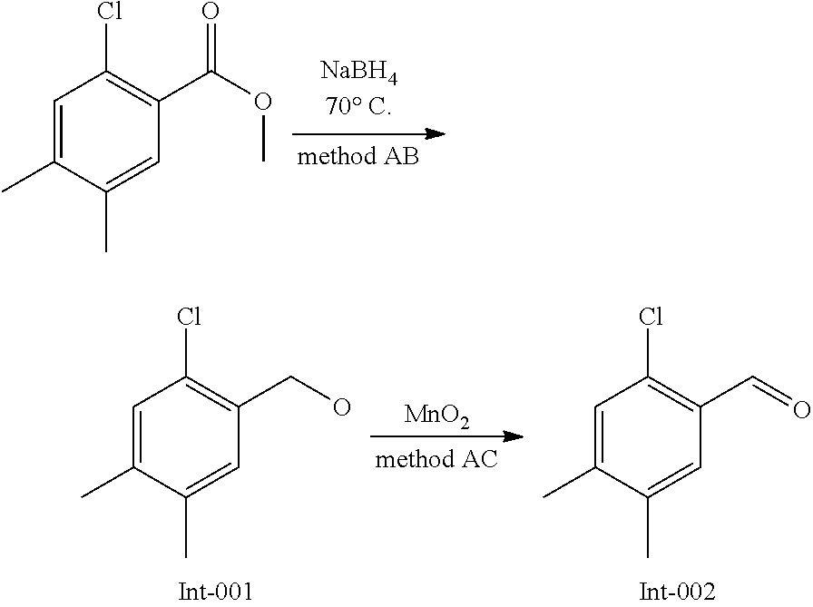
C1=C(C)C(C)=CC(C(OC)=O)=C1Cl.C1=C(C)C(C)=CC(CO)=C1Cl.[MnO2].C1=C(C)C(C)=CC(C=O)=C1Cl
